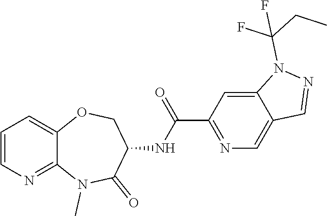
C1=CN=C2C(=C1)OCC(NC(C1=NC=C3C(=C1)N(C(CC)(F)F)N=C3)=O)C(=O)N2C
